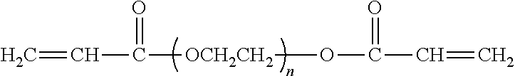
C=CC(=O)[OCH2CH2]OC(=O)C=C
